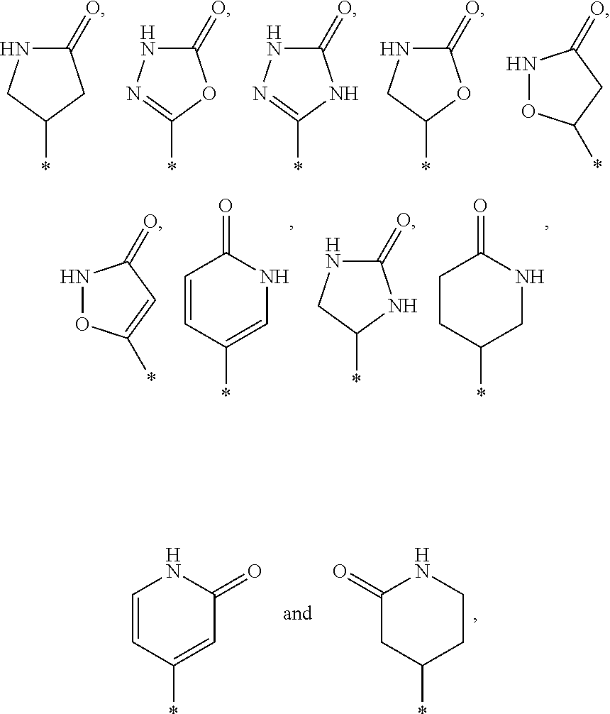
C1(=O)NCC(*)C1.C1(=O)NN=C(*)O1.C1(=O)NN=C(*)N1.C1(=O)NCC(*)O1.N1OC(*)CC1=O.C1=CC(*)=CNC1=O.C1CC(*)CNC1=O.N1OC(*)=CC1=O.C1(=O)NCC(*)N1.C1=CC(*)=CC(=O)N1.C1(=O)CC(*)CCN1
